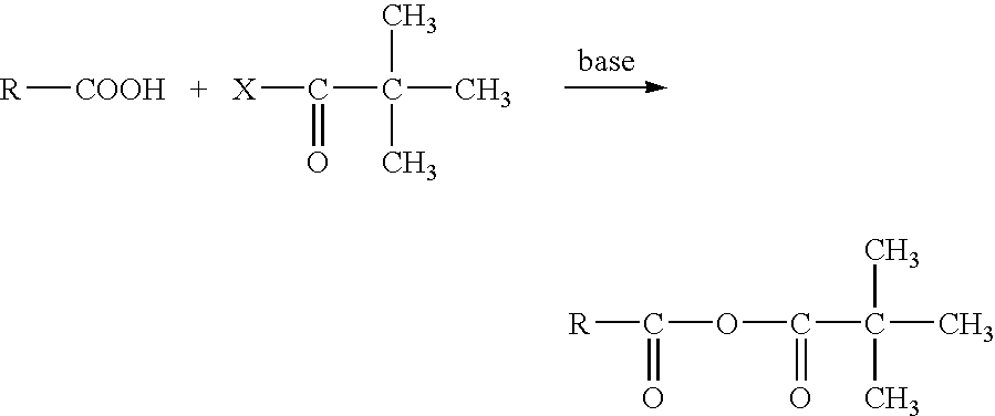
[R][COOH   +   X]C(C(C)(C)C)=O.C(C(C)(C)C)(=O)OC([R])=O
